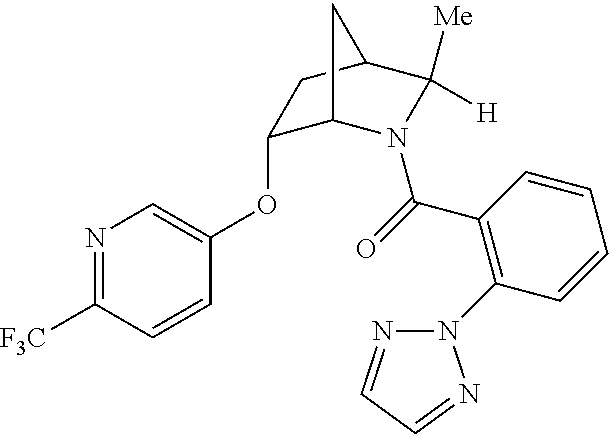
C1(OC2=CN=C([F3C])C=C2)C2N(C(=O)C3=C(N4N=CC=N4)C=CC=C3)C([Me])([H])C(C1)C2
